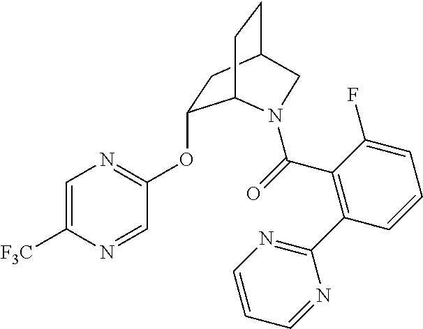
C1=C([F3C])N=CC(OC2CC3CCC2N(C(=O)C2=C(C4=NC=CC=N4)C=CC=C2F)C3)=N1
